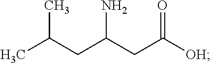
CC(CC(CC([OH])=O)N)C
